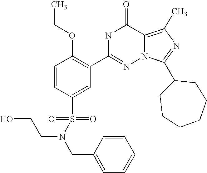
C1=CC(S(N(CC2=CC=CC=C2)CCO)(=O)=O)=CC(C2=NN3C(=C(C)N=C3C3CCCCCC3)C(=O)N2)=C1OCC
